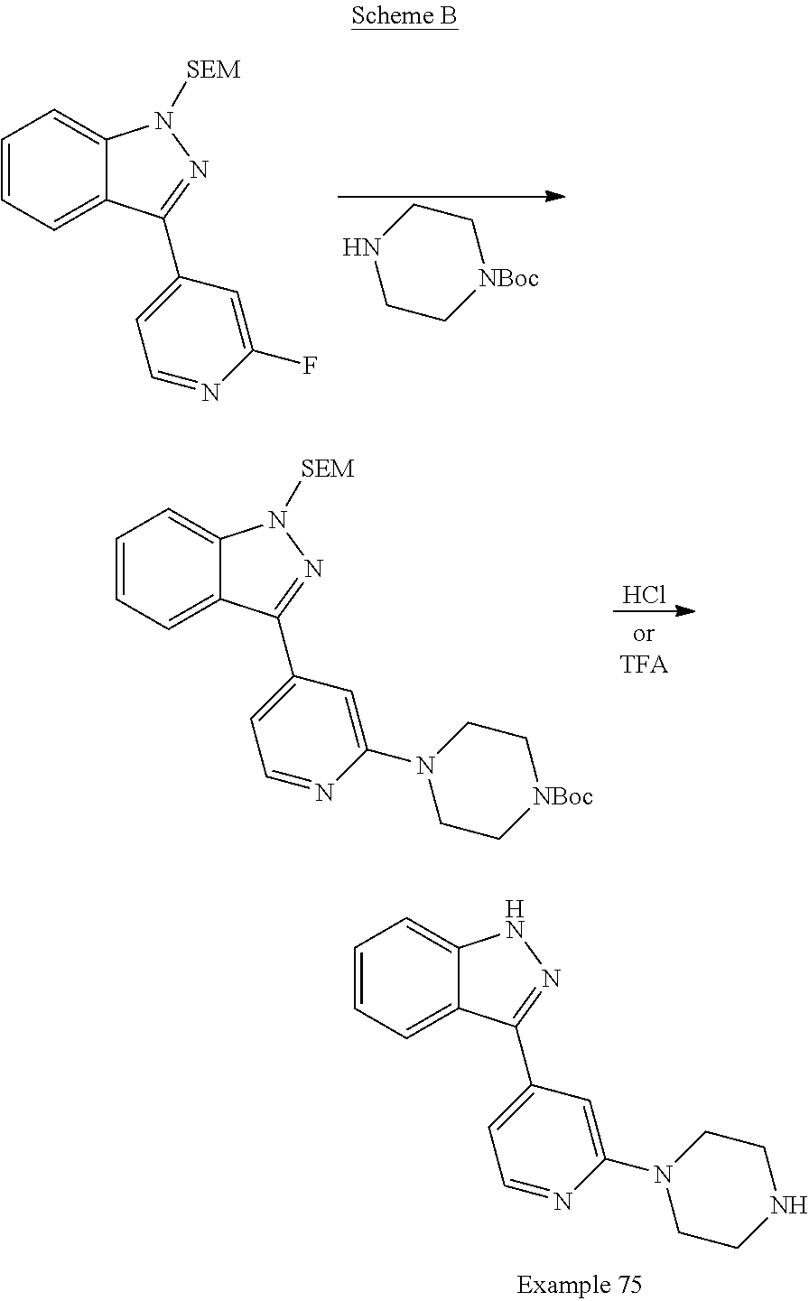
C1=CC=C2C(=C1)NN=C2C1=CC=NC(N2CCNCC2)=C1.C1C[NBoc]CCN1.C1=CC=C2C(=C1)N([SEM])N=C2C1=CC=NC(F)=C1.Cl.C1=CC=C2C(=C1)N([SEM])N=C2C1=CC=NC(N2CC[NBoc]CC2)=C1
